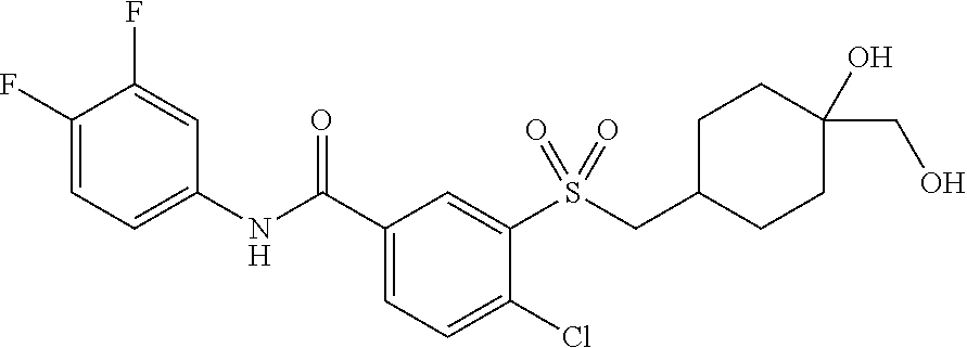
C1(F)=CC=C(NC(C2=CC=C(Cl)C(S(CC3CCC(O)(CO)CC3)(=O)=O)=C2)=O)C=C1F
